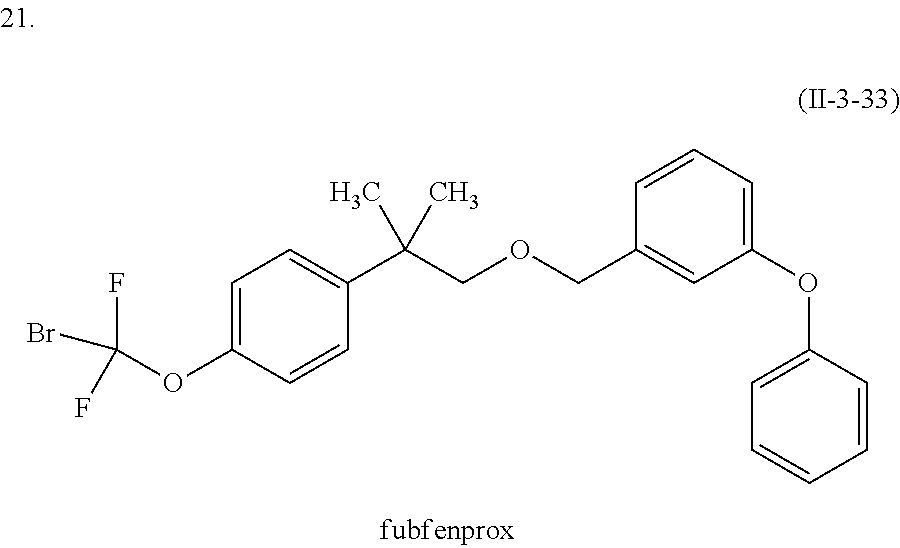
C(COCC1=CC(OC2=CC=CC=C2)=CC=C1)(C1=CC=C(OC(F)(Br)F)C=C1)(C)C
